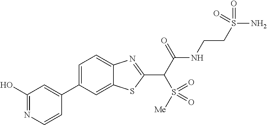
C1=C(C2=CC(O)=NC=C2)C=C2C(=C1)N=C(C(C(NCCS(N)(=O)=O)=O)S([Me])(=O)=O)S2
